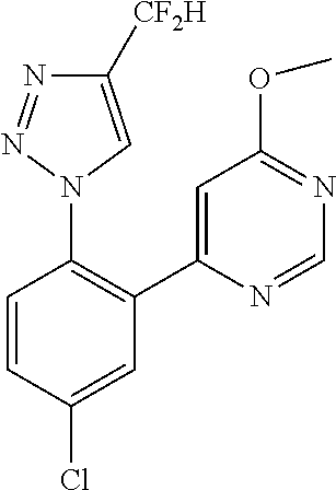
C1=C(C2=C(N3C=C([CF2H])N=N3)C=CC(Cl)=C2)N=CN=C1OC
